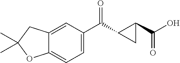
C1=C(C(C2CC2C(O)=O)=O)C=C2C(=C1)OC(C)(C)C2
